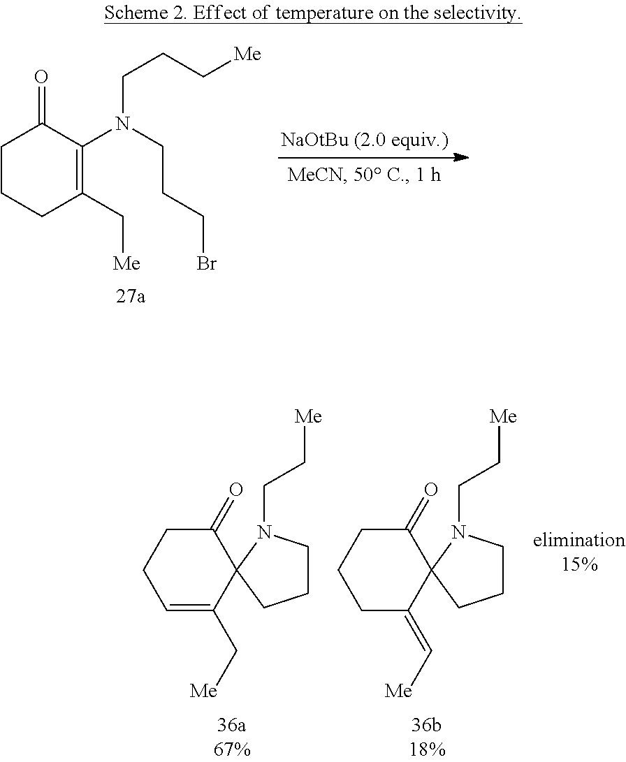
C1CCC(C[Me])=C(N(CCCBr)CCC[Me])C1=O.C1=C(C[Me])C2(C(=O)CC1)CCCN2CC[Me].C1C(=C[Me])C2(C(=O)CC1)CCCN2CC[Me]
